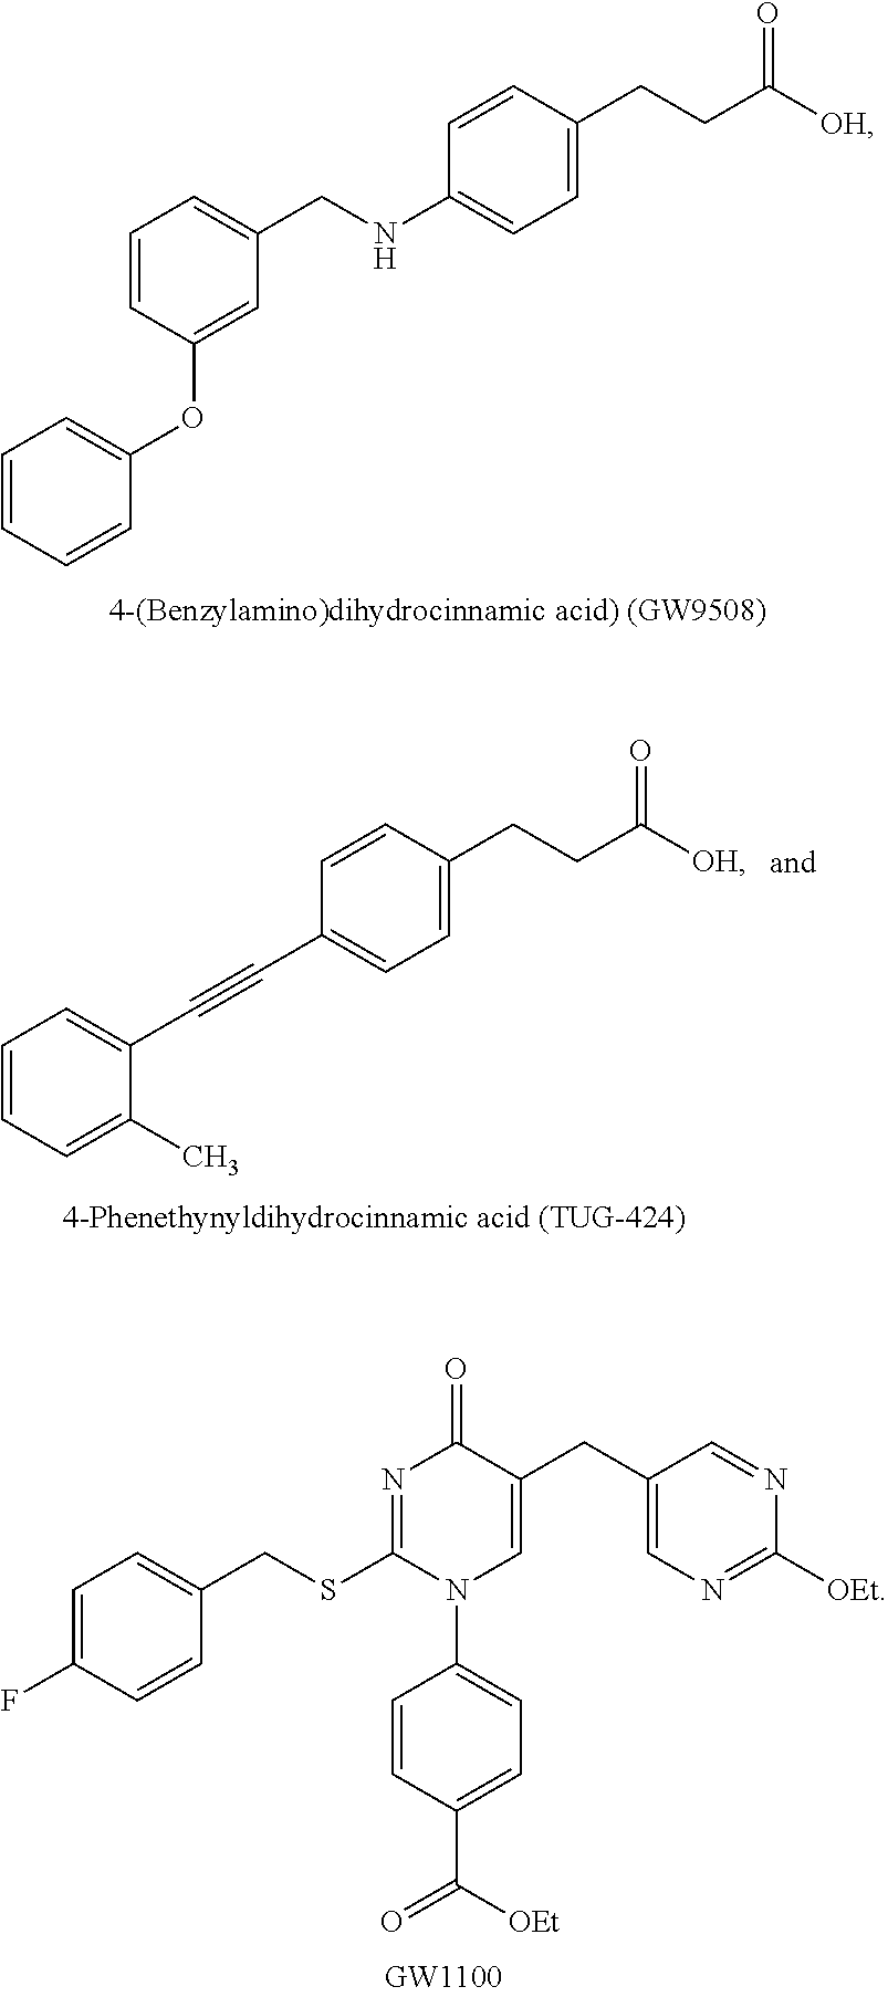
C1=CC=CC(OC2=CC(CNC3=CC=C(CCC([OH])=O)C=C3)=CC=C2)=C1.C1=CC=C(C)C(C#CC2=CC=C(CCC([OH])=O)C=C2)=C1.N1=C(SCC2=CC=C(F)C=C2)N(C2=CC=C(C([OEt])=O)C=C2)C=C(CC2=CN=C([OEt])N=C2)C1=O
